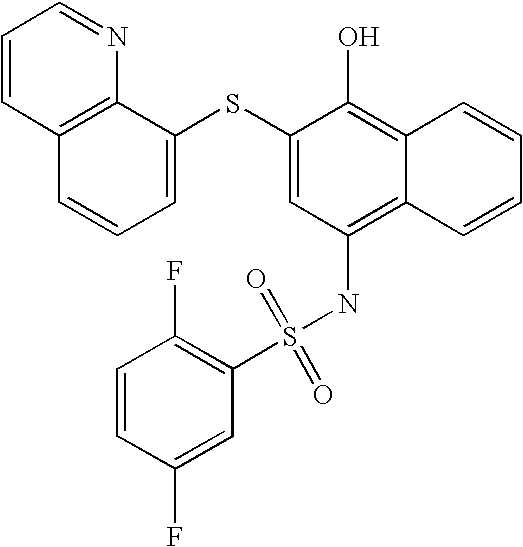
C1=CC2=C(N=C1)C(SC1=CC(NS(C3=C(F)C=CC(F)=C3)(=O)=O)=C3C(=C1O)C=CC=C3)=CC=C2
